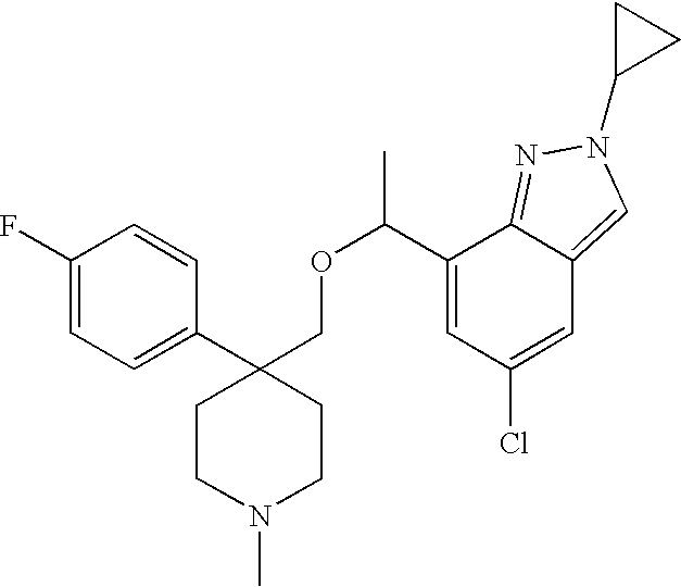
C1(C2(COC(C)C3=CC(Cl)=CC4=CN(C5CC5)N=C34)CCN(C)CC2)=CC=C(F)C=C1
